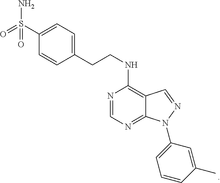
C1(S(=O)(N)=O)=CC=C(CCNC2=C3C(=NC=N2)N(C2=CC=CC(C)=C2)N=C3)C=C1
